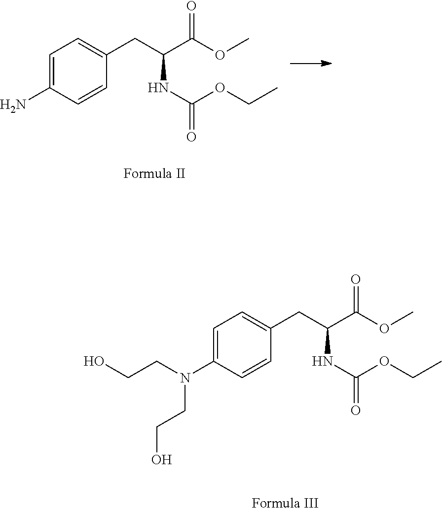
C1=C(N(CCO)CCO)C=CC(CC(C(OC)=O)NC(=O)OCC)=C1.C1=C(N)C=CC(CC(C(OC)=O)NC(=O)OCC)=C1
